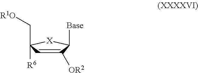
C1([OR2])=CC([R6])(C[R1O])[X]C1[Base]
